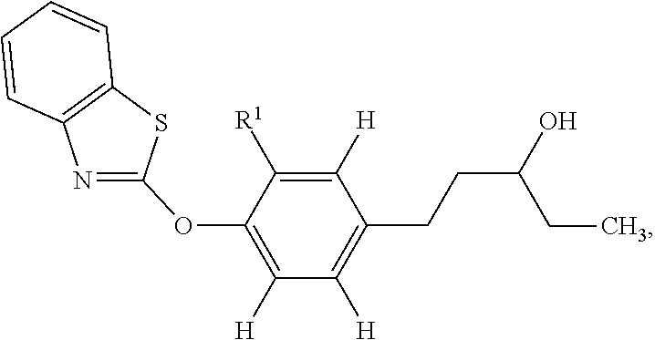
C12=C(SC(OC3=C([H])C([H])=C(CCC(O)CC)C([H])=C3[R1])=N1)C=CC=C2
